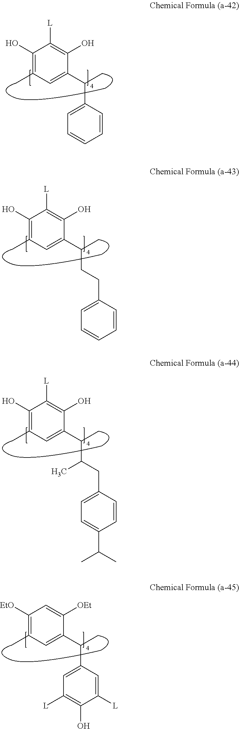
C1(O)=C(C)C=C(C(C2=CC=CC=C2)C)C(O)=C1[L].C1(O)=C(C)C=C(C(CCC2=CC=CC=C2)C)C(O)=C1[L].C1(O)=C(C)C=C(C(C(CC2=CC=C(C(C)C)C=C2)C)C)C(O)=C1[L].C1([EtO])=C(C)C=C(C(C2=CC([L])=C(O)C([L])=C2)C)C([OEt])=C1
